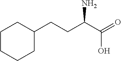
C1CCCC(CCC(C(=O)O)N)C1
